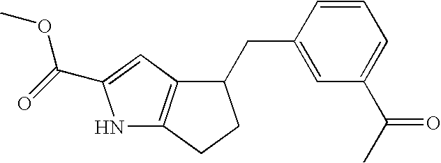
N1C2=C(C=C1C(=O)OC)C(CC1=CC(C(C)=O)=CC=C1)CC2
